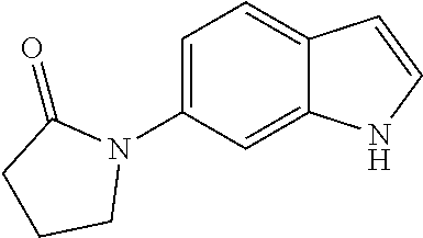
C1=C(N2C(=O)CCC2)C=C2C(=C1)C=CN2
